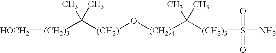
[(CH2)3]([HOCH2])C([(CH2)4]O[(CH2)4]C(C)(C)[(CH2)3]S(N)(=O)=O)(C)C
